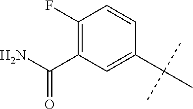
CC(C)(C)C1=CC(C(N)=O)=C(F)C=C1
